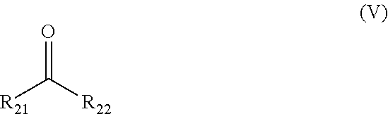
[R21]C(=O)[R22]
